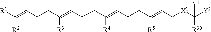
[R1]C(=CCCC(=CCCC(=CCCC(=CC[X1]C([Y2])([R30])[Y1])[R5])[R4])[R3])[R2]
